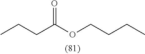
O=C(OCCCC)CCC
